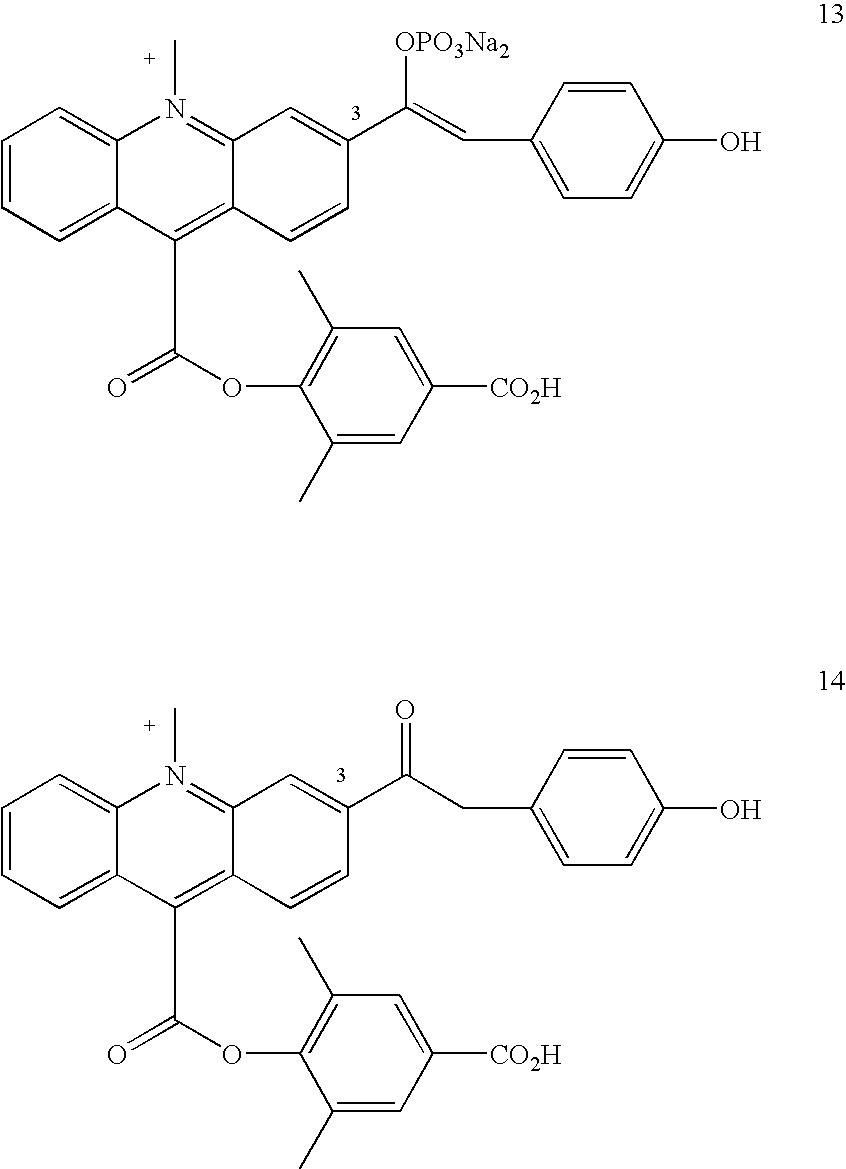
C1=CC=C2C(=C1)N(C)=C1C(=C2C(OC2=C(C)C=C([CO2H])C=C2C)=O)C=CC(C(CC2=CC=C(O)C=C2)=O)=C1.C1=CC=C2C(=C1)N(C)=C1C(=C2C(OC2=C(C)C=C([CO2H])C=C2C)=O)C=CC(C(=CC2=CC=C(O)C=C2)[OPO3Na2])=C1
